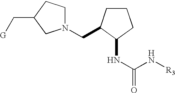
N1(CC2CCCC2NC(=O)N[R3])CCC(C[G])C1
